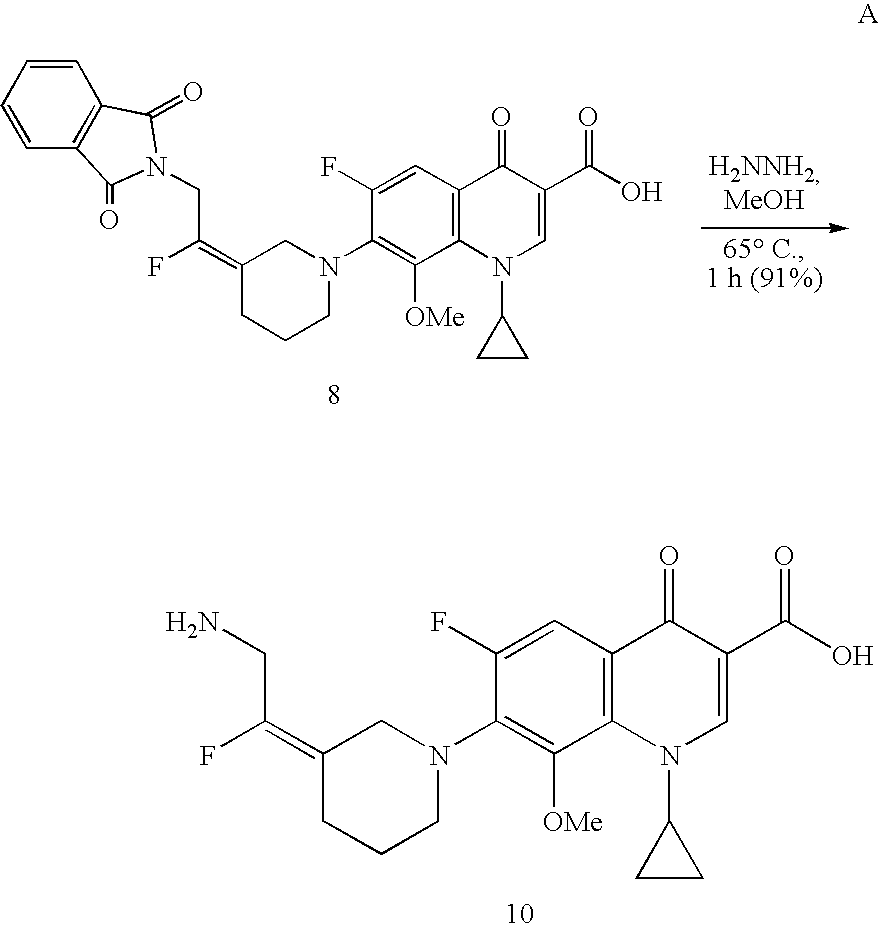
C1(N2CC(=C(F)CN3C(=O)C4=C(C=CC=C4)C3=O)CCC2)=C([OMe])C2=C(C=C1F)C(=O)C(C(O)=O)=CN2C1CC1.C1(F)=CC2=C(C([OMe])=C1N1CC(=C(F)CN)CCC1)N(C1CC1)C=C(C(O)=O)C2=O
